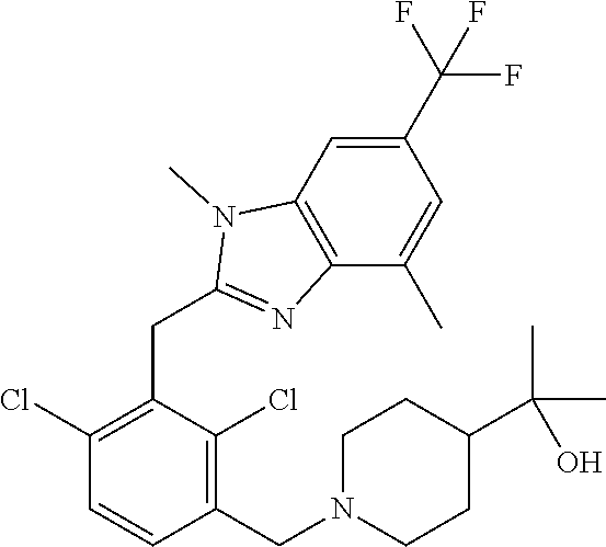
C1(Cl)=C(CC2=NC3=C(C=C(C(F)(F)F)C=C3C)N2C)C(Cl)=C(CN2CCC(C(O)(C)C)CC2)C=C1
